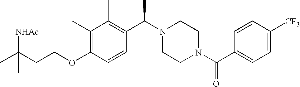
C(OC1=C(C)C(C)=C(C(N2CCN(C(C3=CC=C([CF3])C=C3)=O)CC2)C)C=C1)CC(C)([NHAc])C
